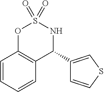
C1=CC=CC2=C1OS(=O)(=O)NC2C1=CSC=C1
